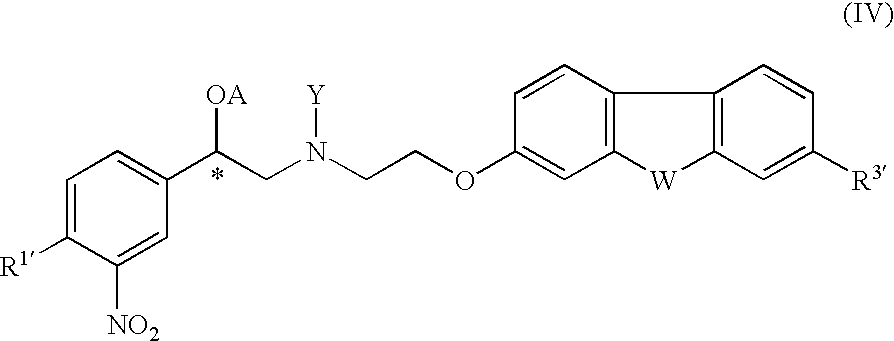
C1=C([R1])C([NO2])=CC(C(CN(CCOC2=CC3=C(C=C2)C2=C([W]3)C=C([R3])C=C2)[Y])[OA])=C1
